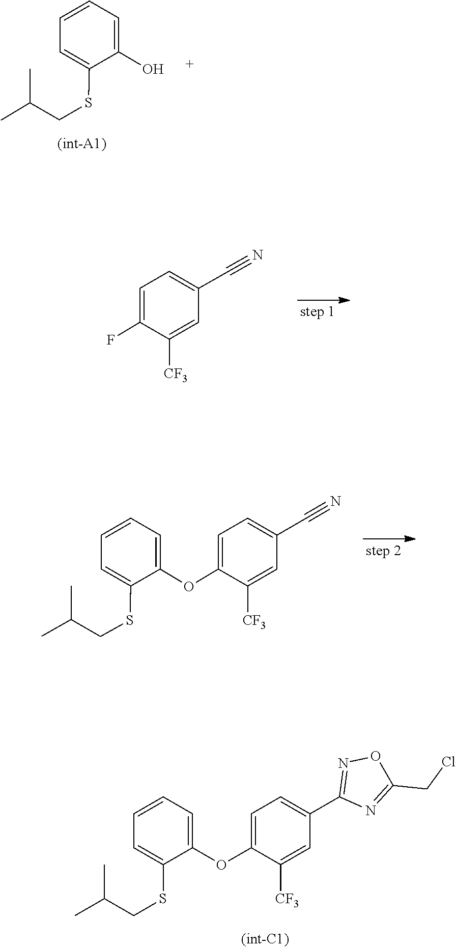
C1(CCl)=NC(C2=CC=C(OC3=CC=CC=C3SCC(C)C)C([CF3])=C2)=NO1.C1=C(O)C(SCC(C)C)=CC=C1.C1(F)=CC=C(C#N)C=C1[CF3].C1(OC2=CC=CC=C2SCC(C)C)=CC=C(C#N)C=C1[CF3]
